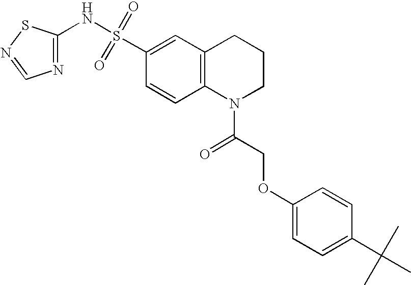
C1=CC2=C(C=C1S(NC1=NC=NS1)(=O)=O)CCCN2C(COC1=CC=C(C(C)(C)C)C=C1)=O
